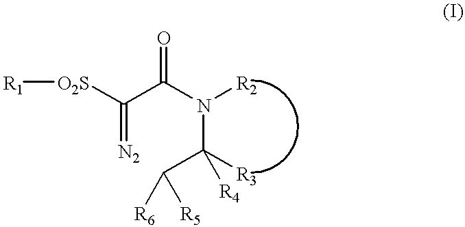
[O2S]([R1])C(C(N([R2])C([R3])(C([R5])[R6])[R4])=O)=[N2]
